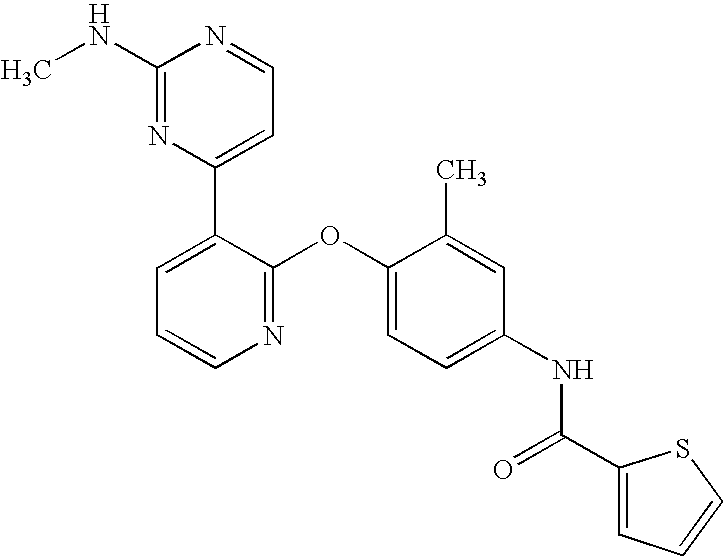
C1(NC)=NC(C2=CC=CN=C2OC2=CC=C(NC(C3=CC=CS3)=O)C=C2C)=CC=N1
